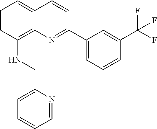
C1=CC(NCC2=CC=CC=N2)=C2C(=C1)C=CC(C1=CC=CC(C(F)(F)F)=C1)=N2
